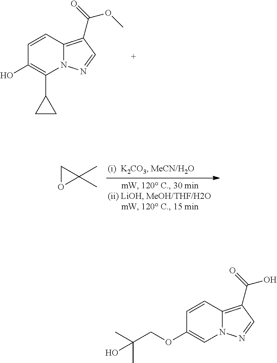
C1=CC2=C(C(=O)OC)C=NN2C(C2CC2)=C1O.C1OC1(C)C.C1=CC2=C(C(=O)O)C=NN2C=C1OCC(C)(C)O
